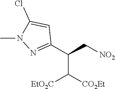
[NO2]CC(C1=NN(C)C(Cl)=C1)C([CO2Et])[EtO2C]
